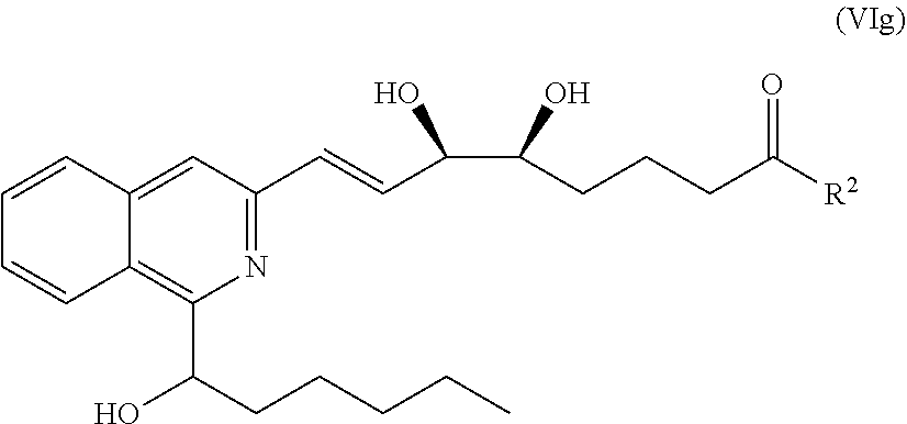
C12=CC(C=CC(O)C(O)CCCC([R2])=O)=NC(C(CCCCC)O)=C1C=CC=C2
